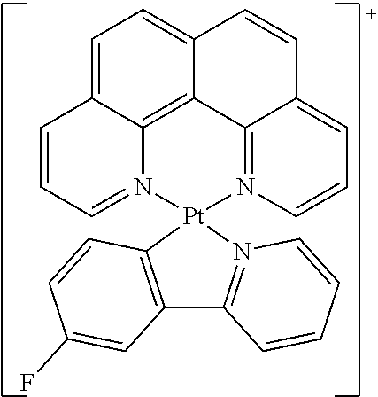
C1=C2C3=C4C(=C1)C=CC1=CC=CN(=C41)[Pt]1(N3=CC=C2)N2=C(C3=C1C=CC(F)=C3)C=CC=C2
